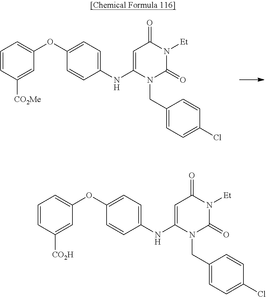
C1=C(NC2=CC=C(OC3=CC=CC([CO2Me])=C3)C=C2)N(CC2=CC=C(Cl)C=C2)C(=O)N([Et])C1=O.C1=C(NC2=CC=C(OC3=CC=CC([CO2H])=C3)C=C2)N(CC2=CC=C(Cl)C=C2)C(=O)N([Et])C1=O
